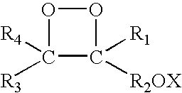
O1C([R3])([R4])C([R2OX])([R1])O1
